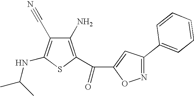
C1(N)=C(C(C2=CC(C3=CC=CC=C3)=NO2)=O)SC(NC(C)C)=C1C#N
